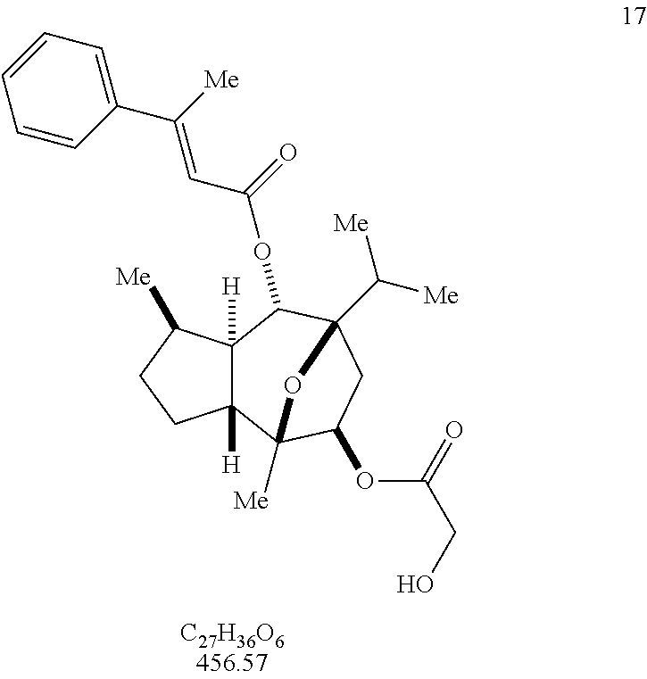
C12([H])C([H])(C3([Me])C(OC(CO)=O)CC(C([Me])[Me])(C1OC(C=C([Me])C1=CC=CC=C1)=O)O3)CCC2[Me]
